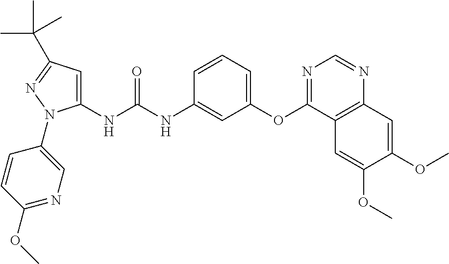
C1(NC(NC2=CC(OC3=NC=NC4=C3C=C(OC)C(OC)=C4)=CC=C2)=O)=CC(C(C)(C)C)=NN1C1=CN=C(OC)C=C1
